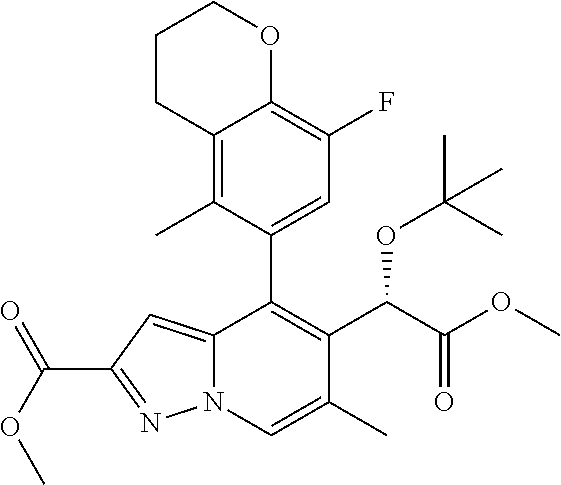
C12=CC(C(OC)=O)=NN1C=C(C)C(C(C(OC)=O)OC(C)(C)C)=C2C1=CC(F)=C2C(=C1C)CCCO2
